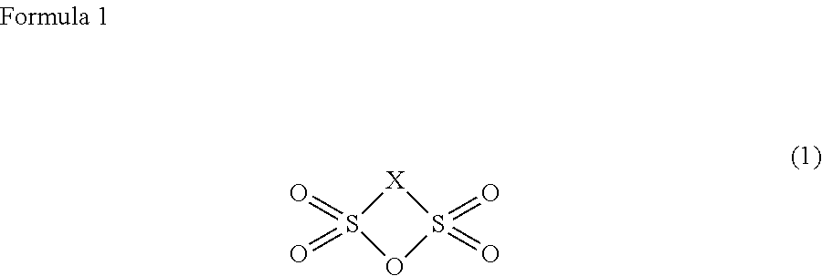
[X]1S(=O)(=O)OS1(=O)=O
